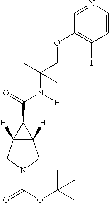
C12([H])C([H])(CN(C(OC(C)(C)C)=O)C1)C2C(=O)N([H])C(C)(COC1=C(I)C=CN=C1)C
